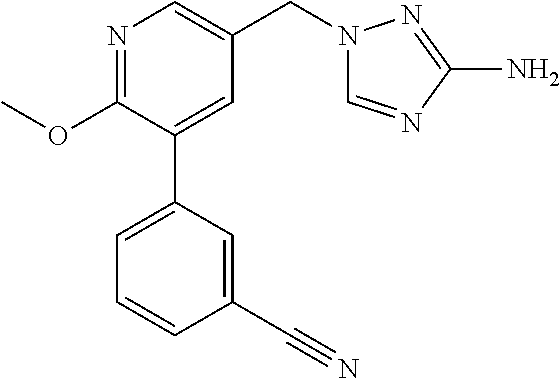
C1(OC)=NC=C(CN2C=NC(N)=N2)C=C1C1=CC=CC(C#N)=C1
